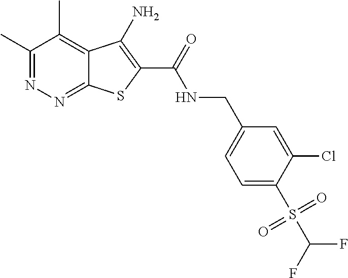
C1(C)=NN=C2C(=C1C)C(N)=C(C(=O)NCC1=CC=C(S(=O)(C(F)F)=O)C(Cl)=C1)S2
